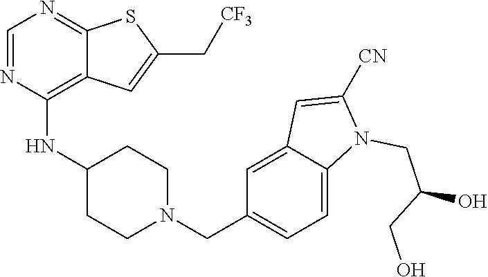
C1=NC(NC2CCN(CC3=CC=C4C(=C3)C=C([CN])N4CC(O)CO)CC2)=C2C(=N1)SC(C[CF3])=C2
